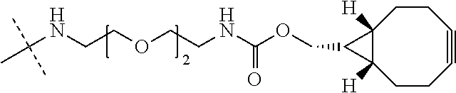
C(NCCOCCNC(OCC1C2([H])C1([H])CCC#CCC2)=O)(C)(C)C
